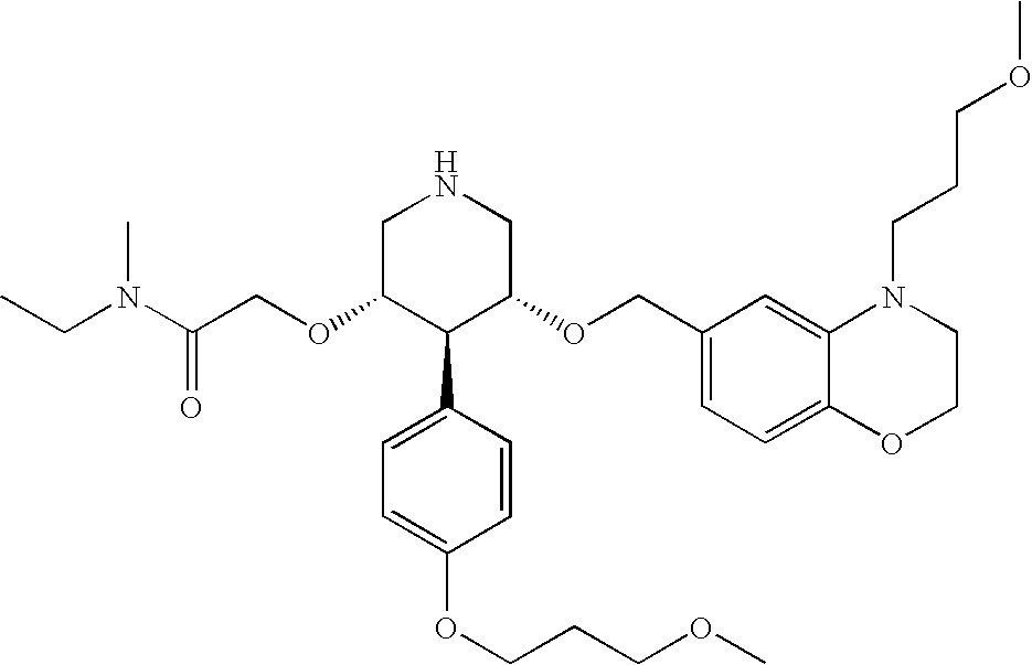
C(OC1C(C2=CC=C(OCCCOC)C=C2)C(OCC2=CC=C3C(=C2)N(CCCOC)CCO3)CNC1)C(N(CC)C)=O
